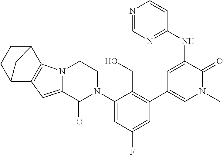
C1(NC2=CC(C3=C(CO)C(N4CCN5C(=CC6=C5C5CCC6C5)C4=O)=CC(F)=C3)=CN(C)C2=O)=NC=NC=C1
